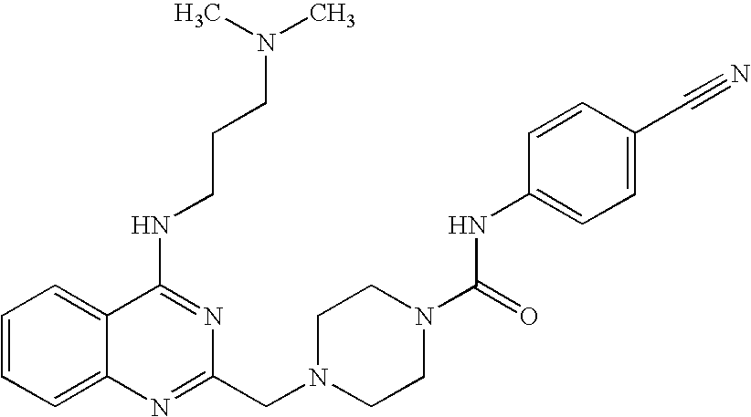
C1=CC=C2C(=C1)C(NCCCN(C)C)=NC(CN1CCN(C(NC3=CC=C(C#N)C=C3)=O)CC1)=N2
